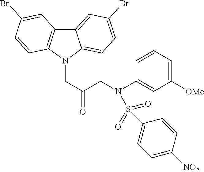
C(N1C2=CC=C(Br)C=C2C2=C1C=CC(Br)=C2)C(=O)CN(C1=CC([OMe])=CC=C1)S(=O)(C1=CC=C([NO2])C=C1)=O
